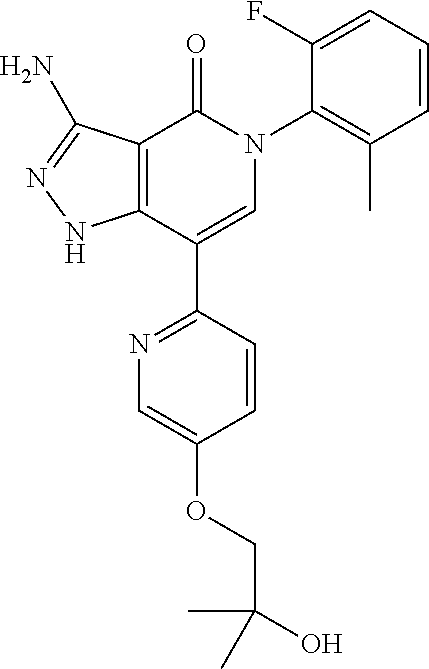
C1(=O)C2=C(C(C3=NC=C(OCC(C)(C)O)C=C3)=CN1C1=C(C)C=CC=C1F)NN=C2N
